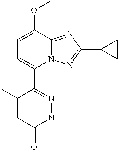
C1(C2=CC=C(OC)C3=NC(C4CC4)=NN23)=NNC(=O)CC1C
